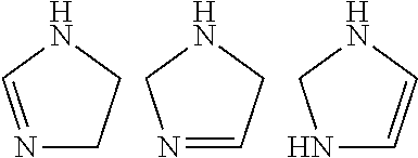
N1=CNCC1.N1=CCNC1.N1C=CNC1
